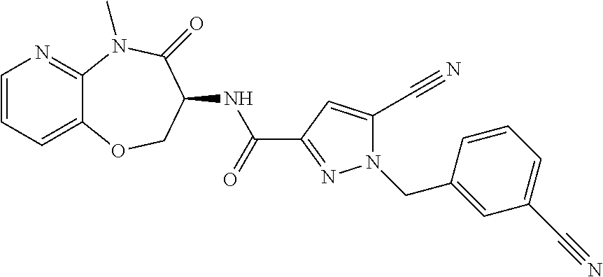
C1=CC=C2C(=N1)N(C)C(=O)C(NC(C1=NN(CC3=CC(C#N)=CC=C3)C(C#N)=C1)=O)CO2
